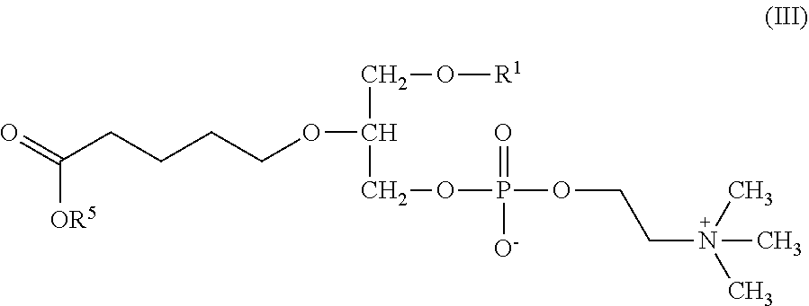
O(C(COP(=O)([O-])OCCN(C)(C)C)CO[R1])CCCCC(=O)[OR5]
